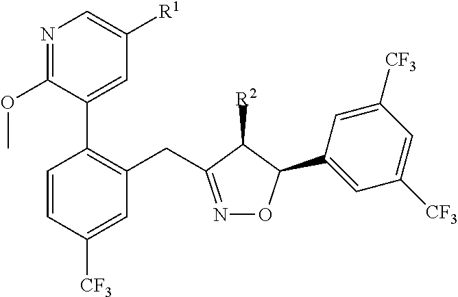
N1=C(OC)C(C2=C(CC3=NOC(C4=CC([CF3])=CC([CF3])=C4)C3[R2])C=C([CF3])C=C2)=CC([R1])=C1
